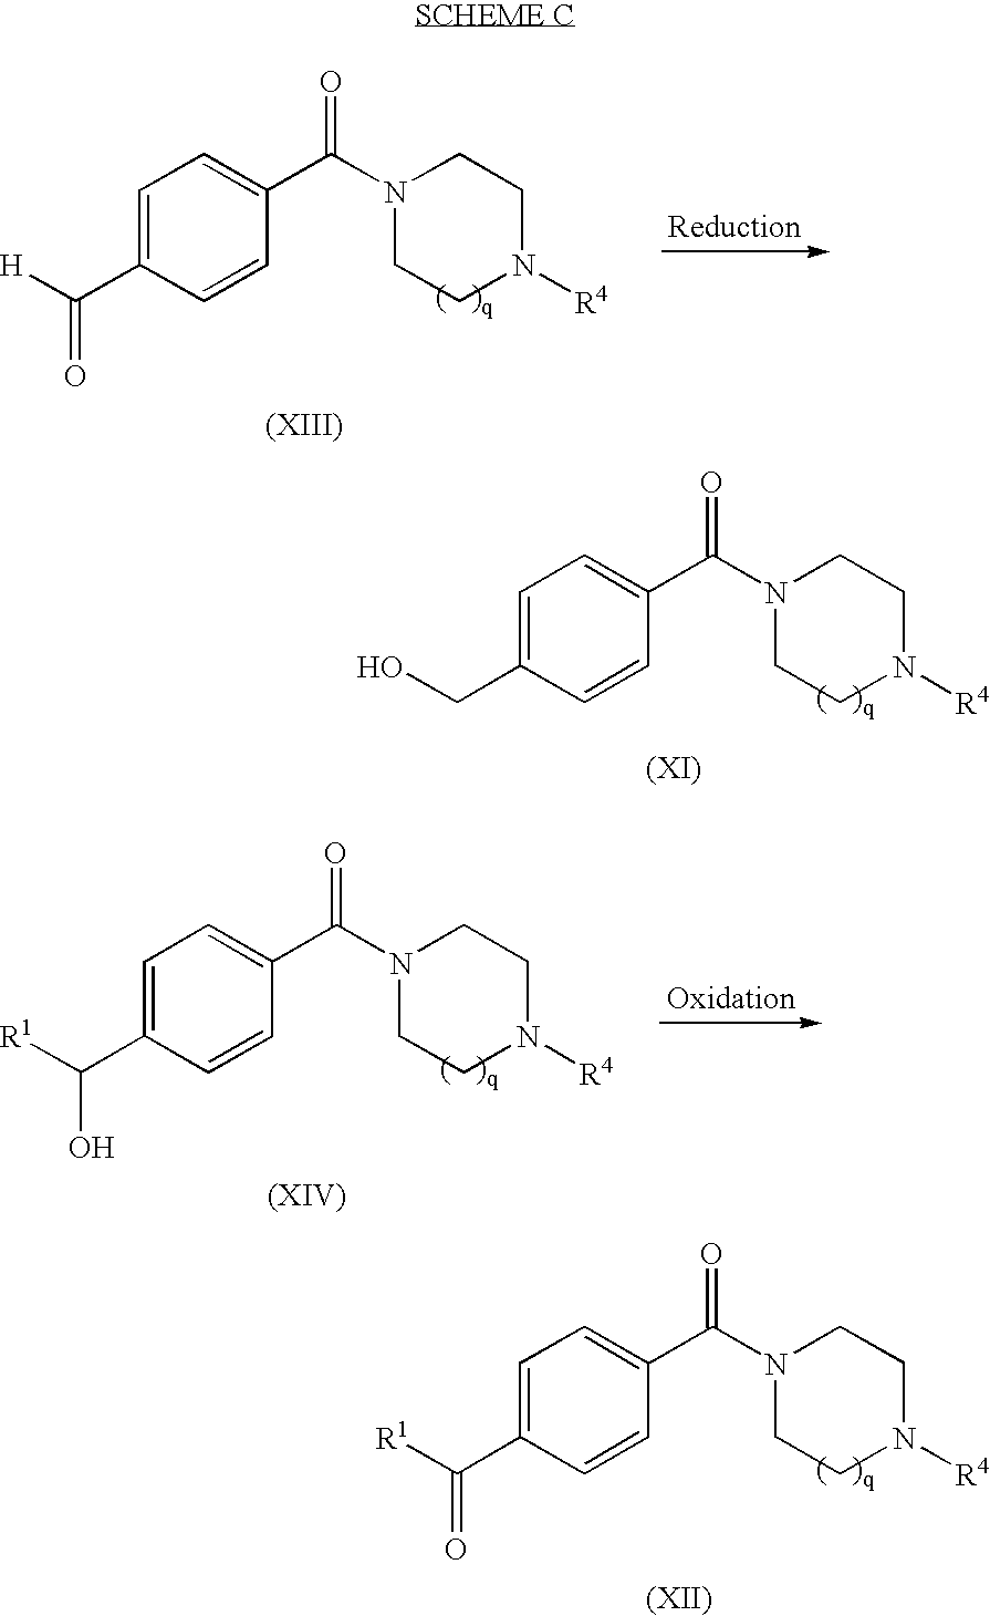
C1=C(C([H])=O)C=CC(C(N2CCN([R4])CC2)=O)=C1.C1=C(CO)C=CC(C(N2CCN([R4])CC2)=O)=C1.C1=C(C([R1])O)C=CC(C(N2CCN([R4])CC2)=O)=C1.C1=C(C([R1])=O)C=CC(C(N2CCN([R4])CC2)=O)=C1
